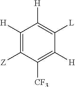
C1([CF3])=C([H])C([L])=C([H])C([H])=C1[Z]
